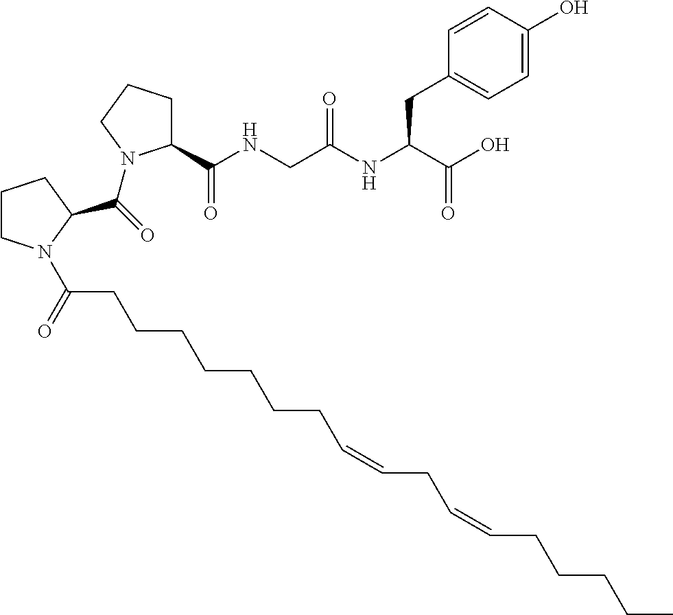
C1(C(NCC(NC(C(O)=O)CC2=CC=C(O)C=C2)=O)=O)CCCN1C(=O)C1N(C(=O)CCCCCCCC=CCC=CCCCCC)CCC1
